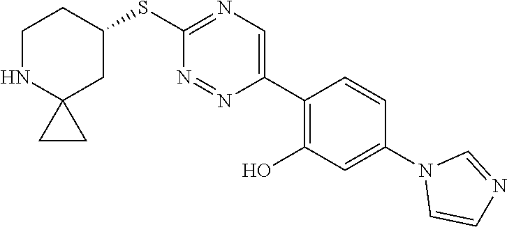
S(C1=NC=C(C2=C(O)C=C(N3C=CN=C3)C=C2)N=N1)C1CCNC2(C1)CC2
